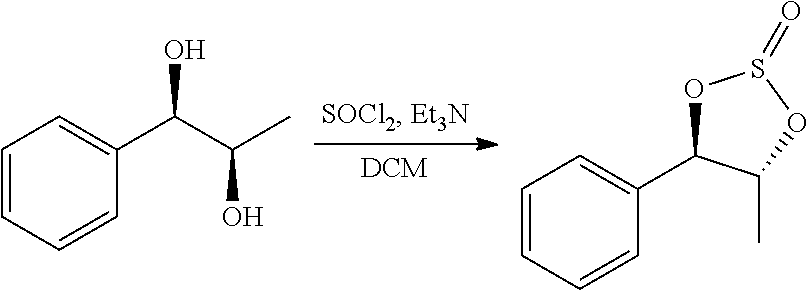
C1=CC=CC(C(C(C)O)O)=C1.C1=CC=CC(C2OS(=O)OC2C)=C1
